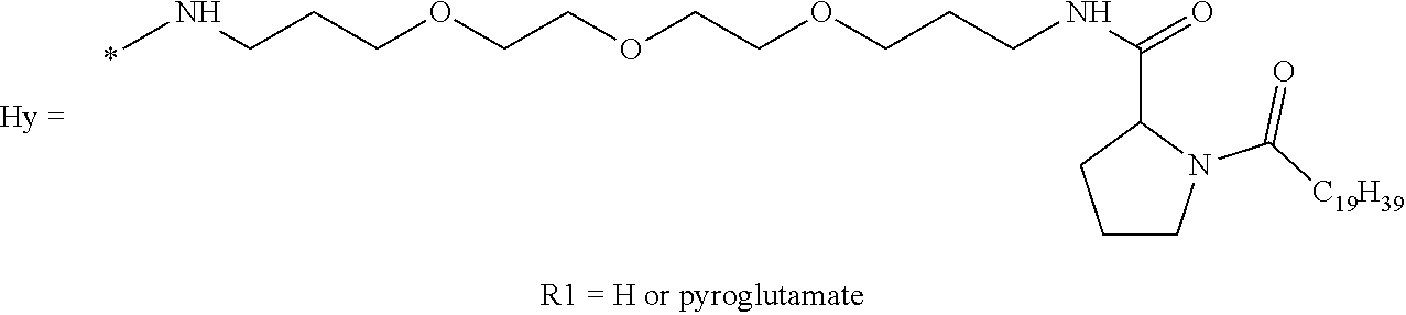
CNCCCOCCOCCOCCCNC(=O)C1CCCN1C([C19H39])=O
